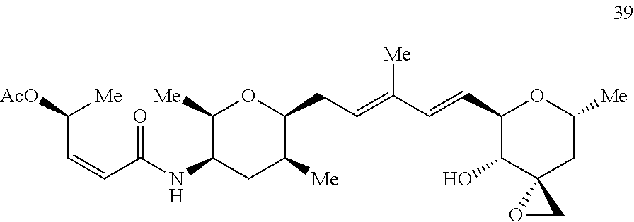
C1(C=CC(=CCC2C([Me])CC(NC(C=CC([AcO])[Me])=O)C([Me])O2)[Me])C(O)C2(CC([Me])O1)OC2
